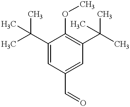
C1(C(C)(C)C)=CC(C=O)=CC(C(C)(C)C)=C1OC
